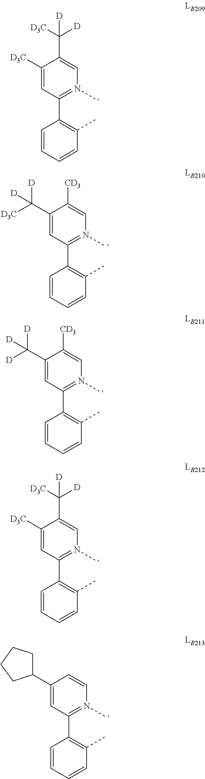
C1([D3C])=CC(C2=C(C)C=CC=C2)=N(C)C=C1C([D])([D3C])[D].C1(C([D3C])([D])[D])=CC(C2=C(C)C=CC=C2)=N(C)C=C1[CD3].C1(C([D])([D])[D])=CC(C2=C(C)C=CC=C2)=N(C)C=C1[CD3].C1([D3C])=CC(C2=C(C)C=CC=C2)=N(C)C=C1C([D])([D3C])[D].C1(C2CCCC2)=CC(C2=C(C)C=CC=C2)=N(C)C=C1
